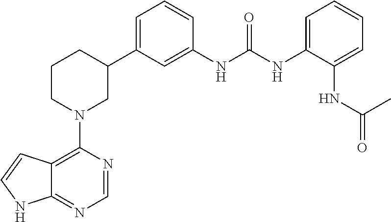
C12=C(N3CC(C4=CC=CC(NC(NC5=CC=CC=C5NC(=O)C)=O)=C4)CCC3)N=CN=C1NC=C2
